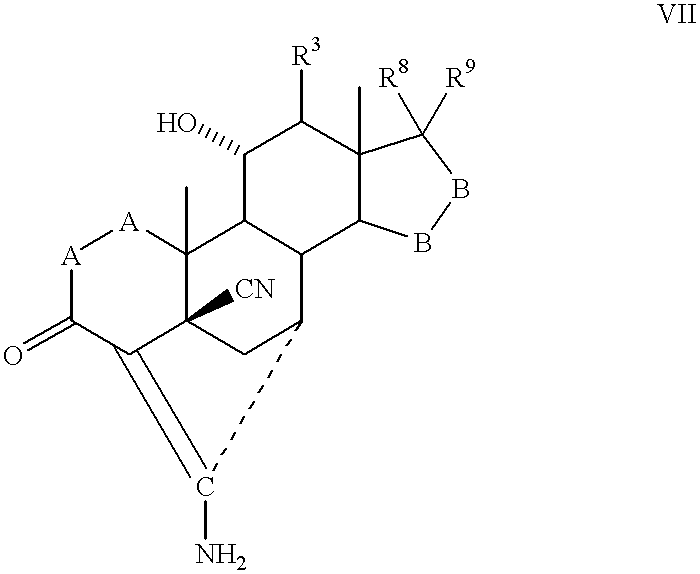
[A]1C(=O)C2=C(N)C3CC2([CN])C(C)([A]1)C1C3C2C(C)(C([R3])C1O)C([R8])([R9])BB2
